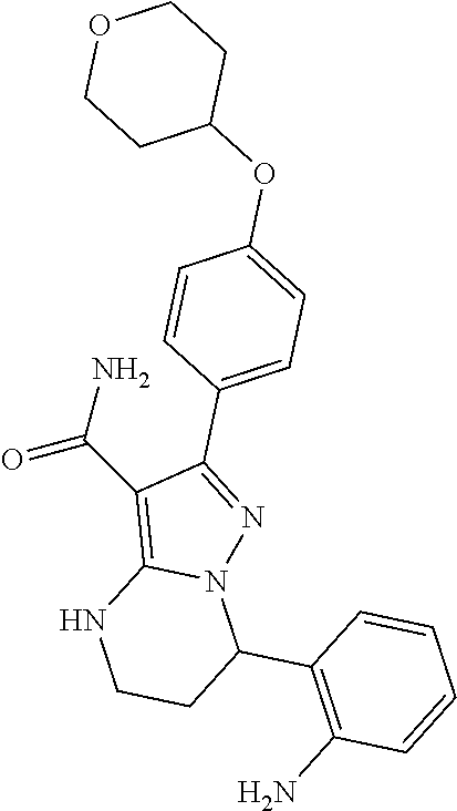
NC(C1=C2N(N=C1C1=CC=C(OC3CCOCC3)C=C1)C(C1=C(N)C=CC=C1)CCN2)=O
